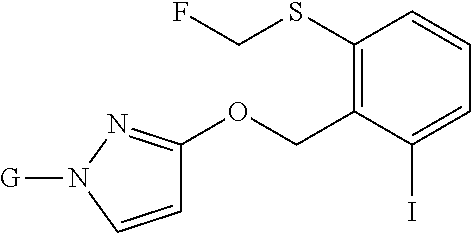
C1(SCF)=C(COC2=NN([G])C=C2)C(I)=CC=C1
